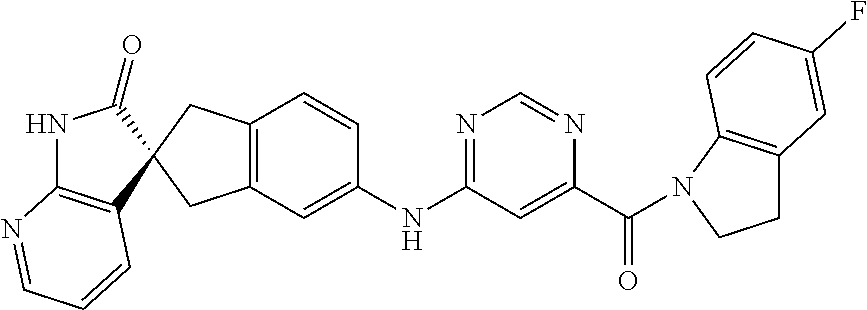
N1C2=C(C=CC=N2)C2(C1=O)CC1=C(C=C(NC3=NC=NC(C(=O)N4C5=C(CC4)C=C(F)C=C5)=C3)C=C1)C2
